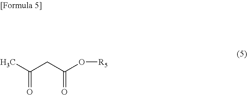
CC(CC(O[R5])=O)=O
